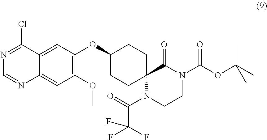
ClC1=NC=NC2=CC(OC)=C(OC3CCC4(CC3)N(C(C(F)(F)F)=O)CCN(C(OC(C)(C)C)=O)C4=O)C=C12
